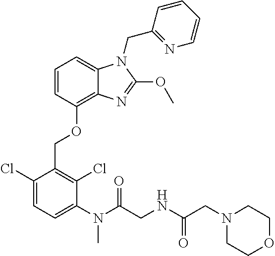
C1(Cl)=CC=C(N(C(CNC(CN2CCOCC2)=O)=O)C)C(Cl)=C1COC1=C2C(=CC=C1)N(CC1=NC=CC=C1)C(OC)=N2
